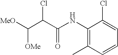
C1(NC(C(C([OMe])[MeO])Cl)=O)=C(C)C=CC=C1Cl
